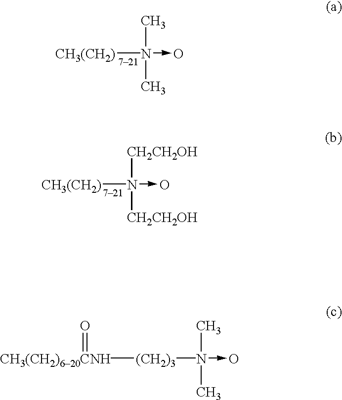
[CH3(CH2)]N(C)(C)->O.[CH3(CH2)]N([CH2CH2OH])([CH2CH2OH])->O.[CH3(CH2)620CNH]([(CH2)3]N(C)(C)->O)=O
